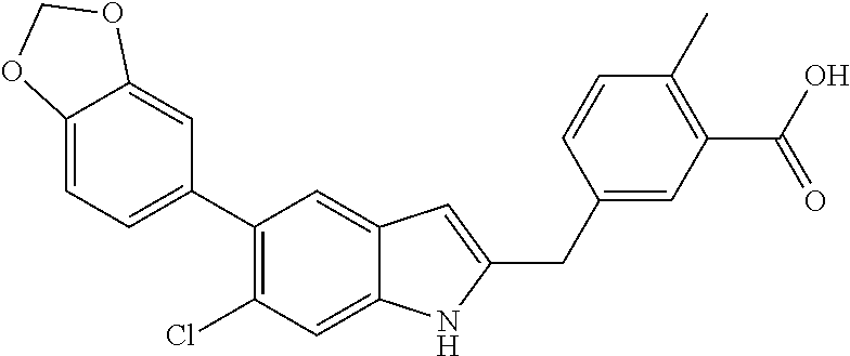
C12=CC=C(C3=C(Cl)C=C4C(=C3)C=C(CC3=CC(C(O)=O)=C(C)C=C3)N4)C=C1OCO2
